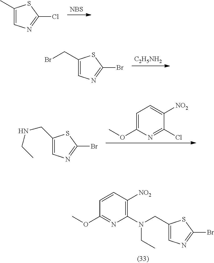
[C2H5NH2].C1(CBr)=CN=C(Br)S1.C1(CNCC)=CN=C(Br)S1.C1=C(OC)N=C(Cl)C([NO2])=C1.C1=CC([NO2])=C(N(CC2=CN=C(Br)S2)CC)N=C1OC.C1(C)=CN=C(Cl)S1.[NBS]
